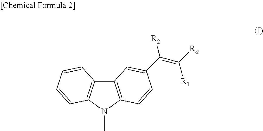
C12=C(N(C)C3=C1C=CC=C3)C=CC(C(=C([Ra])[R1])[R2])=C2
